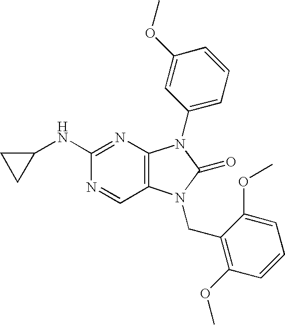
C1(NC2=NC3=C(C=N2)N(CC2=C(OC)C=CC=C2OC)C(=O)N3C2=CC=CC(OC)=C2)CC1
